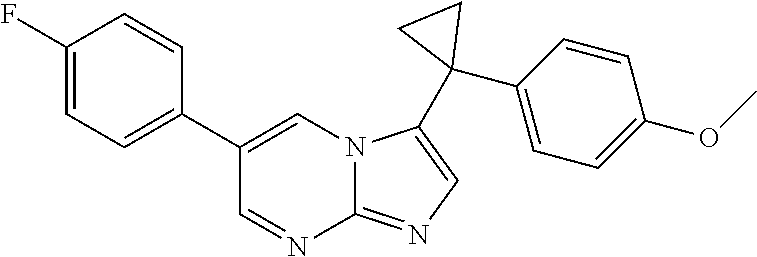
C1(C2=CC=C(F)C=C2)=CN2C(=NC=C2C2(C3=CC=C(OC)C=C3)CC2)N=C1
